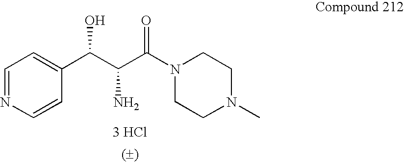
[3 HCl].C(C(C(N1CCN(C)CC1)=O)N)(O)C1=CC=NC=C1
